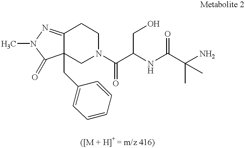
C12=NN(C)C(=O)C1(CC1=CC=CC=C1)CN(C(C(CO)NC(C(C)(C)N)=O)=O)CC2
